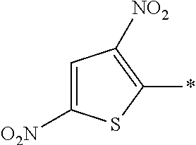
C1([O2N])=CC([NO2])=C(*)S1
